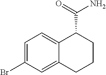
C1=C(Br)C=C2C(=C1)C(C(=O)N)CCC2
